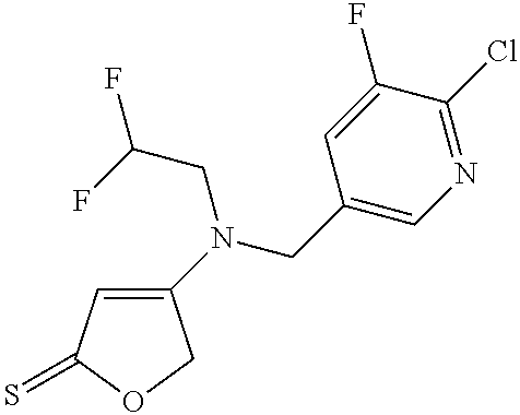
C1(N(CC(F)F)CC2=CN=C(Cl)C(F)=C2)=CC(=S)OC1
